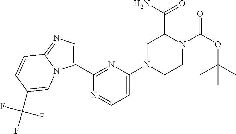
C1(C2=NC(N3CCN(C(OC(C)(C)C)=O)C(C(=O)N)C3)=CC=N2)=CN=C2N1C=C(C(F)(F)F)C=C2
